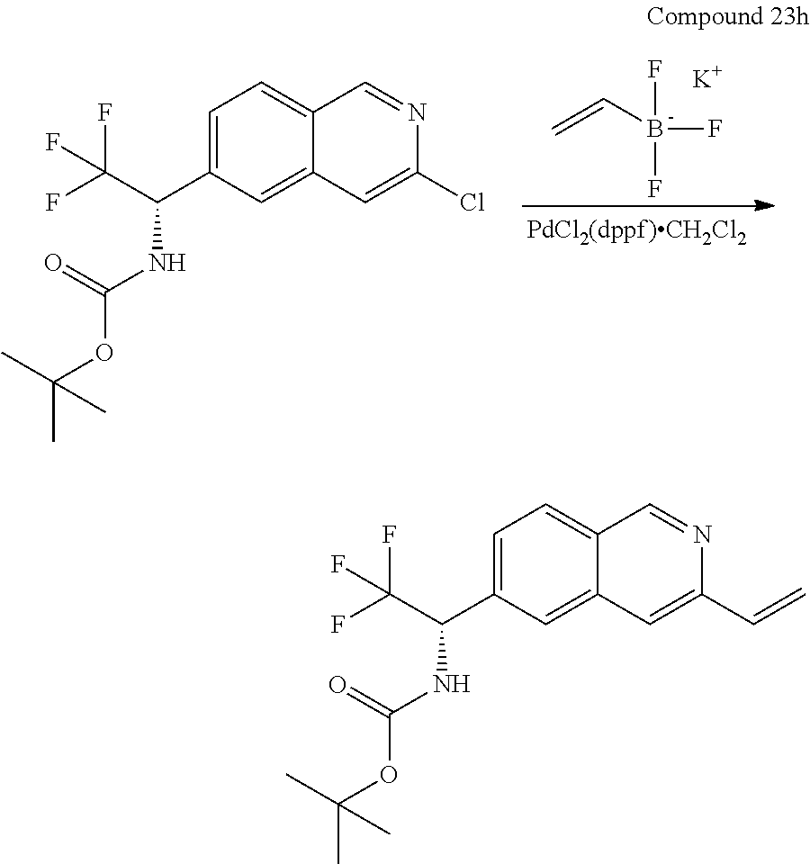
C=CB(F)(F)F.[K].C1=C(C(C(F)(F)F)NC(=O)OC(C)(C)C)C=C2C(=C1)C=NC(Cl)=C2.C1=C(C(C(F)(F)F)NC(=O)OC(C)(C)C)C=C2C(=C1)C=NC(C=C)=C2
